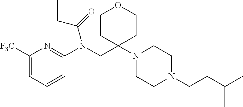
C1([F3C])=CC=CC(N(CC2(N3CCN(CCC(C)C)CC3)CCOCC2)C(=O)CC)=N1
